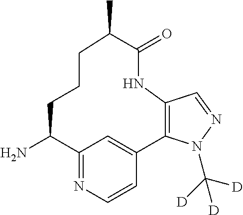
C12=NC=CC(=C1)C1=C(C=NN1C([D])([D])[D])NC(=O)C(C)CCCC2N
